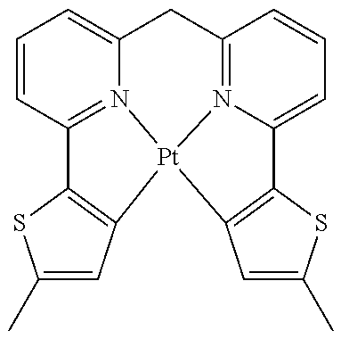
C1(C)=CC2=C(S1)C1=N3C(=CC=C1)CC1=N4C(=CC=C1)C1=C(C=C(C)S1)[Pt]234
